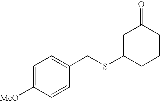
C1=C([MeO])C=CC(CSC2CCCC(=O)C2)=C1
